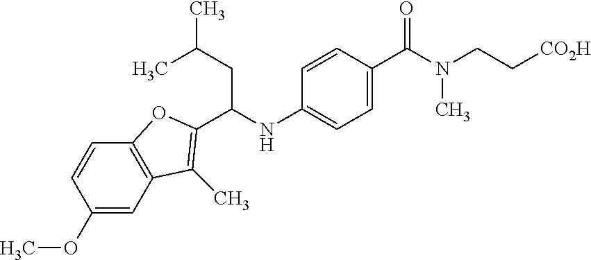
N(C1=CC=C(C(=O)N(CC[CO2H])C)C=C1)C(CC(C)C)C1=C(C)C2=C(C=CC(OC)=C2)O1
